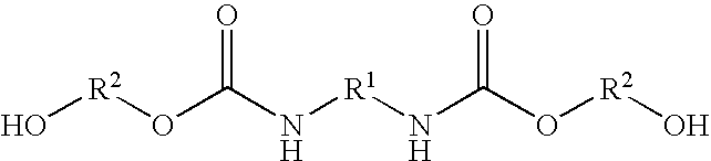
O[R2]OC(N[R1]NC(O[R2]O)=O)=O
